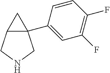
C12(C3=CC(F)=C(F)C=C3)C(CNC1)C2
